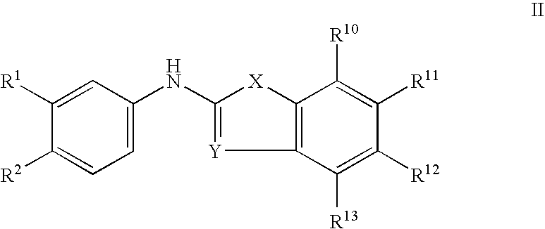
C1=C(NC2=[Y]C3=C([X]2)C([R10])=C([R11])C([R12])=C3[R13])C=C([R1])C([R2])=C1
